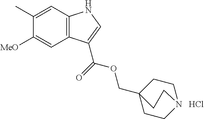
C12=C(C=C(C)C([MeO])=C1)NC=C2C(OCC12CCN(CC1)CC2)=O.Cl
